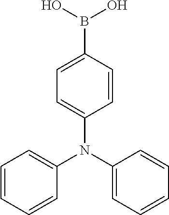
C1=C(B(O)O)C=CC(N(C2=CC=CC=C2)C2=CC=CC=C2)=C1
